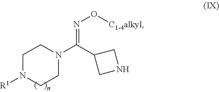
N(=C(C1CNC1)N1CCN([R1])CC1)O[C1-4alkyl]
